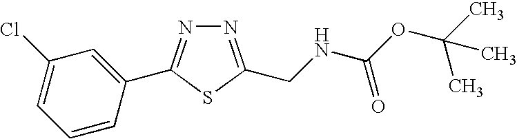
N1=C(CNC(OC(C)(C)C)=O)SC(C2=CC(Cl)=CC=C2)=N1
